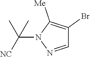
CC(C)(N1N=CC(Br)=C1[Me])[NC]
